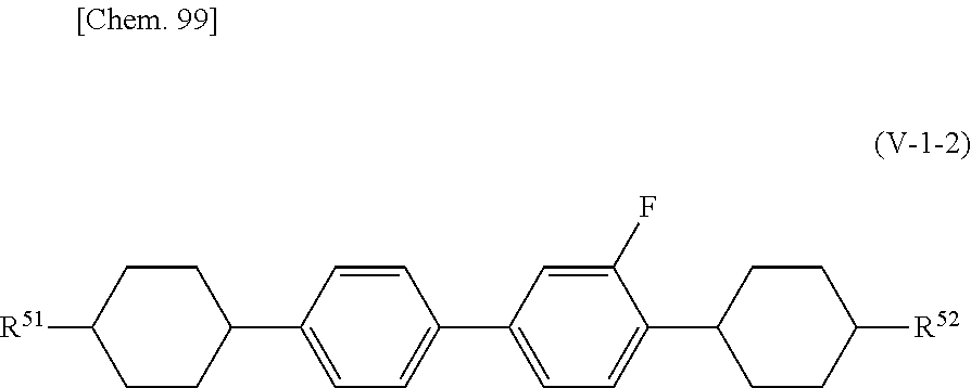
[R51]C1CCC(C2=CC=C(C3=CC=C(C4CCC([R52])CC4)C(F)=C3)C=C2)CC1
